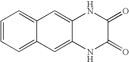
C1=CC=C2C(=C1)C=C1C(=C2)NC(=O)C(=O)N1
